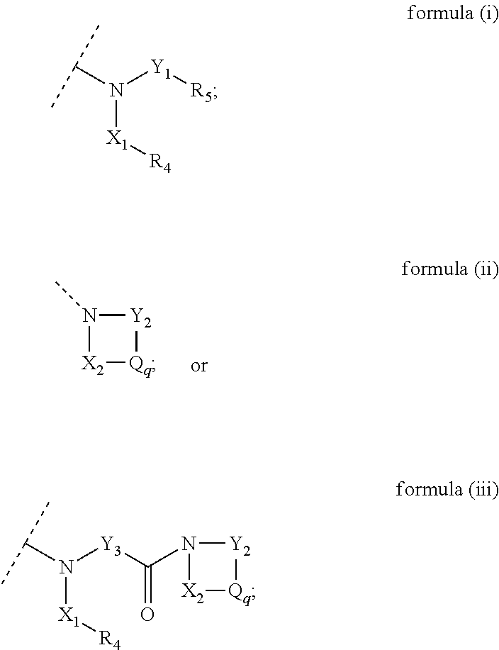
N1(C)[X2][Qq][Y2]1.N([X1][R4])(C(C)C)[Y1][R5].N1(C([Y3]N(C(C)C)[X1][R4])=O)[X2][Qq][Y2]1
